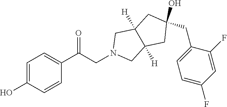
N1(CC(=O)C2=CC=C(O)C=C2)CC2([H])C([H])(C1)CC(CC1=CC=C(F)C=C1F)(O)C2
